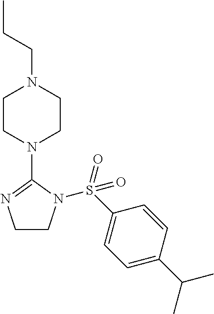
C1CN(S(C2=CC=C(C(C)C)C=C2)(=O)=O)C(N2CCN(CCC)CC2)=N1
